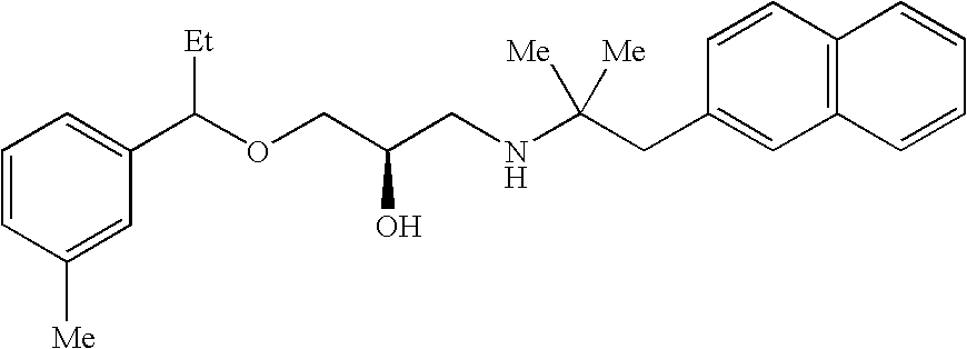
C1([Me])=CC(C(OCC(CNC(CC2=CC3=C(C=C2)C=CC=C3)([Me])[Me])O)[Et])=CC=C1
